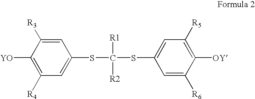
C1=C(SC(SC2=CC([R5])=C([OY])C([R6])=C2)([R1])[R2])C=C([R3])C([YO])=C1[R4]
